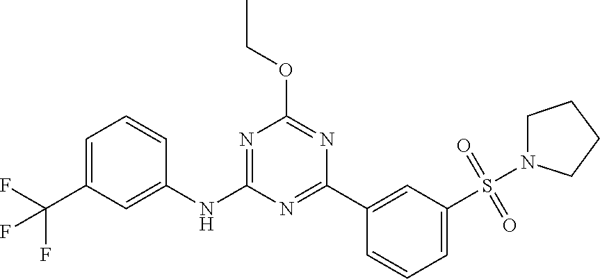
C1=C(C(F)(F)F)C=C(NC2=NC(OCC)=NC(C3=CC(S(N4CCCC4)(=O)=O)=CC=C3)=N2)C=C1
